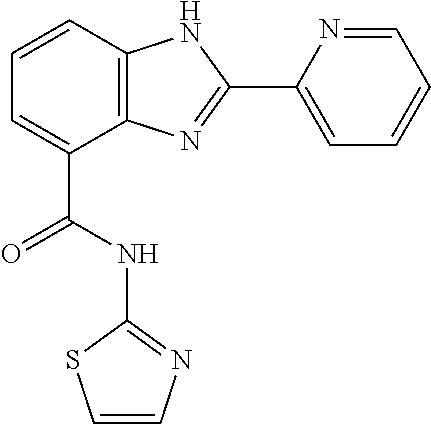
C1=CC2=C(C(C(NC3=NC=CS3)=O)=C1)N=C(C1=CC=CC=N1)N2
